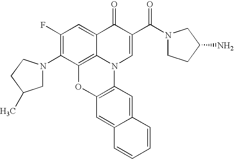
C12=C3C(=CC(F)=C1N1CC(C)CC1)C(=O)C(C(=O)N1CCC(N)C1)=CN3C1=C(O2)C=C2C(=C1)C=CC=C2
